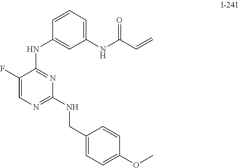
C1(CNC2=NC=C(F)C(NC3=CC(NC(C=C)=O)=CC=C3)=N2)=CC=C(OC)C=C1
